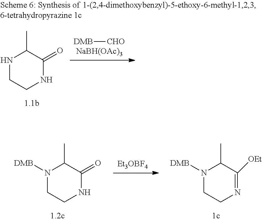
[Et3OBF4].N1([DMB])CCNC(=O)C1C.N1([DMB])CCN=C([OEt])C1C.[NaBH(OAc)3].[DMB][CHO].N1CCNC(=O)C1C
